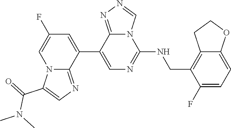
C1(C2=CC(F)=CN3C2=NC=C3C(=O)N(C)C)=CN=C(NCC2=C3C(=CC=C2F)OCC3)N2C1=NN=C2
